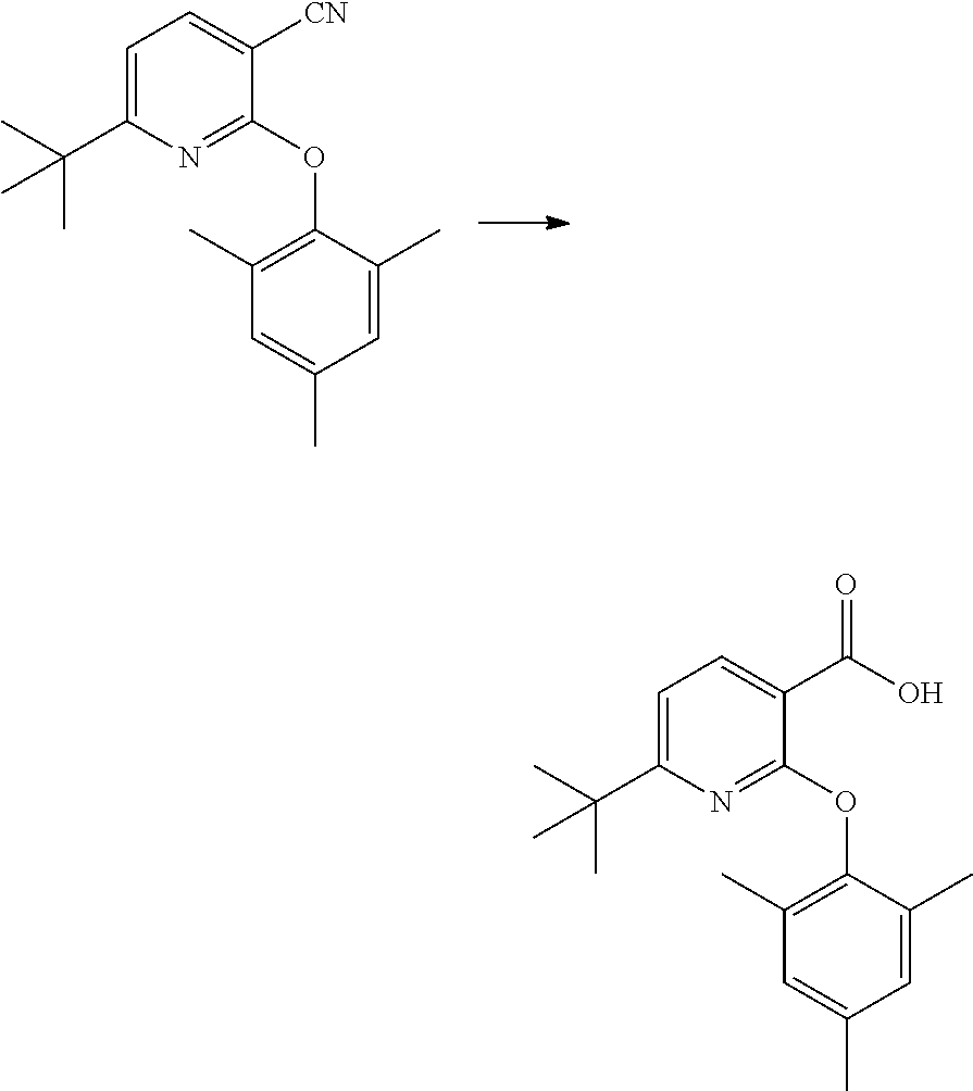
C1=C(C(C)(C)C)N=C(OC2=C(C)C=C(C)C=C2C)C([CN])=C1.C1=C(C(C)(C)C)N=C(OC2=C(C)C=C(C)C=C2C)C(C(O)=O)=C1
